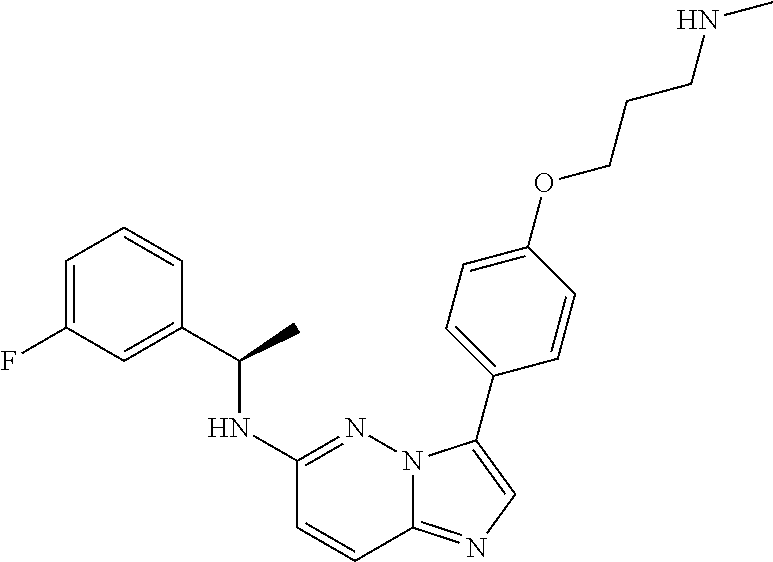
C1=C(F)C=C(C(NC2=NN3C(=NC=C3C3=CC=C(OCCCNC)C=C3)C=C2)C)C=C1
